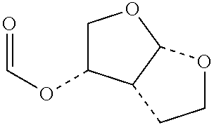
C(OC1COC2C1CCO2)=O
